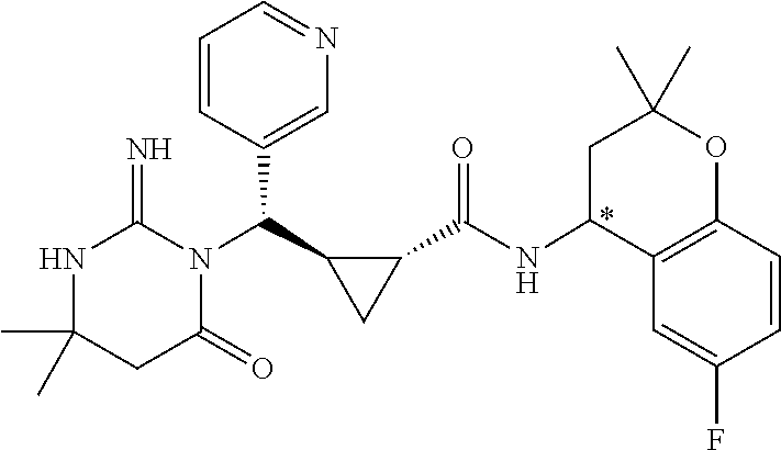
CC1(C)NC(=N)N(C(C2CC2C(NC2C3=C(OC(C)(C)C2)C=CC(F)=C3)=O)C2=CN=CC=C2)C(=O)C1
